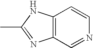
C12=C(C=NC=C1)N=C(C)N2
